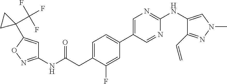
C1(C=C)=NN(C)C=C1NC1=NC=C(C2=CC=C(CC(NC3=NOC(C4(C(F)(F)F)CC4)=C3)=O)C(F)=C2)C=N1
